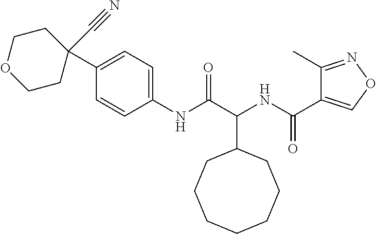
C(C1CCCCCCC1)(NC(C1=CON=C1C)=O)C(=O)NC1=CC=C(C2(C#N)CCOCC2)C=C1
